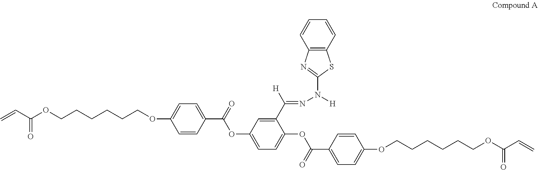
C=CC(OCCCCCCOC1=CC=C(C(OC2=CC=C(OC(C3=CC=C(OCCCCCCOC(C=C)=O)C=C3)=O)C(C(=NN([H])C3=NC4=C(S3)C=CC=C4)[H])=C2)=O)C=C1)=O
